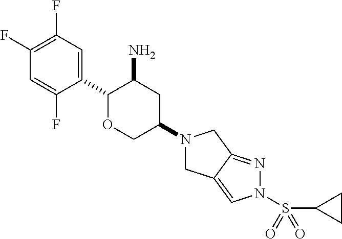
C1(C2OCC(N3CC4=CN(S(C5CC5)(=O)=O)N=C4C3)CC2N)=CC(F)=C(F)C=C1F
